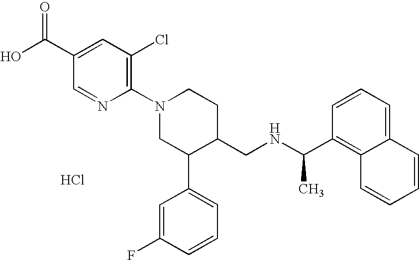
Cl.C1(N2CC(C3=CC=CC(F)=C3)C(CNC(C3=C4C(=CC=C3)C=CC=C4)C)CC2)=C(Cl)C=C(C(O)=O)C=N1
